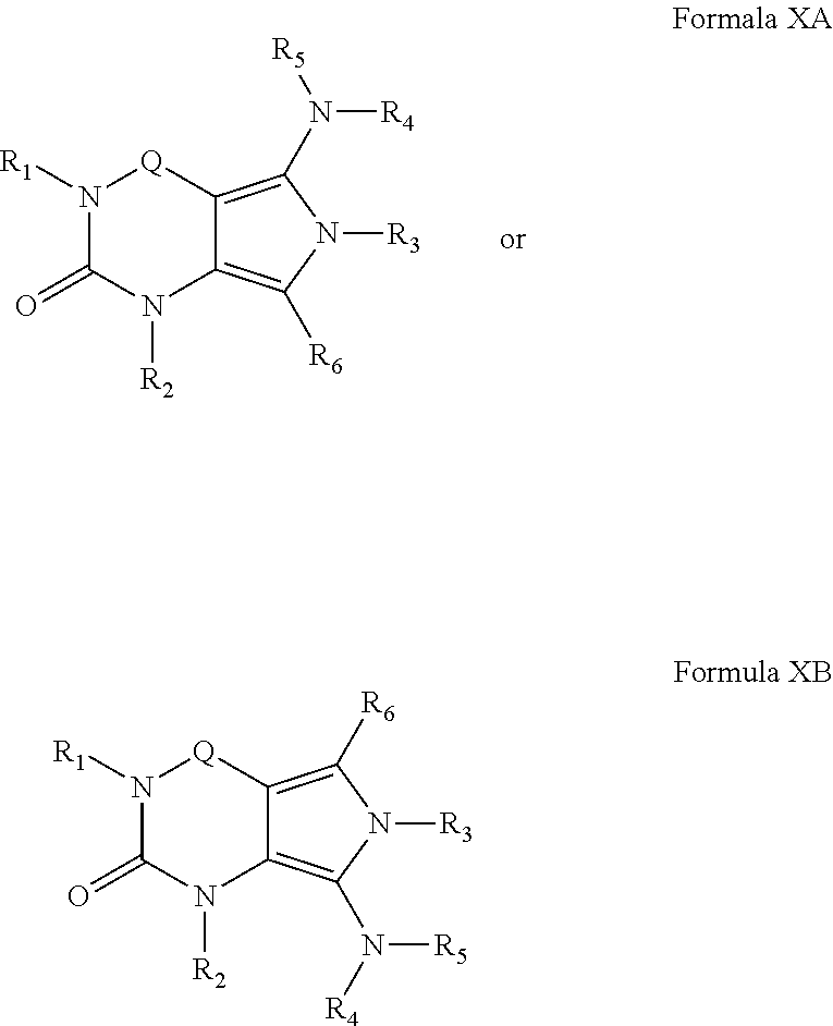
N1([R1])C(=O)N([R2])C2=C([R6])N([R3])C(N([R4])[R5])=C2[Q]1.N1([R1])C(=O)N([R2])C2=C(N([R4])[R5])N([R3])C([R6])=C2[Q]1
